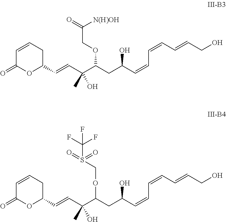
C1=CCC(C=CC(C(CC(C=CC=CC=CCO)O)OCC(=O)[N(H)OH])(C)O)OC1=O.C1=CCC(C=CC(C(CC(C=CC=CC=CCO)O)OCS(=O)(=O)C(F)(F)F)(C)O)OC1=O
